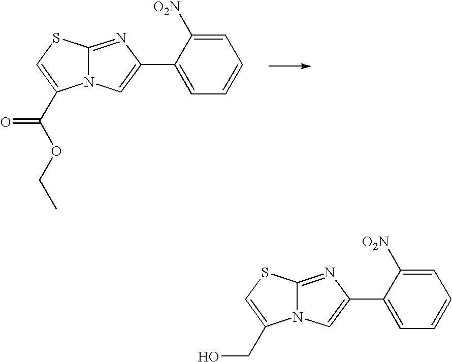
N12C(=NC(C3=CC=CC=C3[O2N])=C1)SC=C2C(OCC)=O.N12C(=NC(C3=CC=CC=C3[O2N])=C1)SC=C2CO
